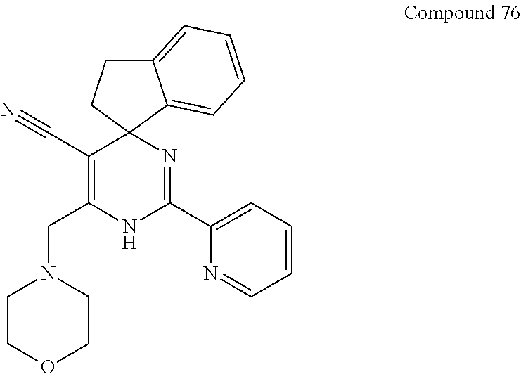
C12(C(C#N)=C(CN3CCOCC3)NC(C3=CC=CC=N3)=N1)C1=CC=CC=C1CC2
